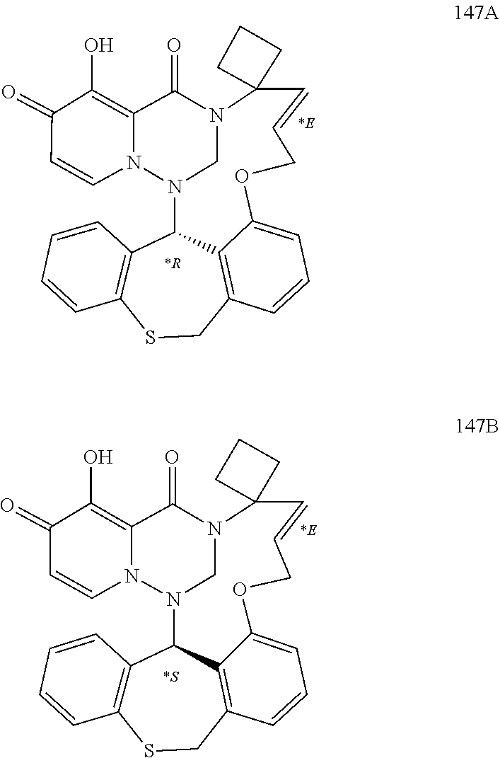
N12CN(N3C=CC(=O)C(O)=C3C1=O)C1C3=C(C=CC=C3)SCC3=C1C(=CC=C3)OCC=CC21CCC1.N12CN(C3C4=C(C=CC=C4OCC=CC14CCC4)CSC1=C3C=CC=C1)N1C=CC(=O)C(O)=C1C2=O
